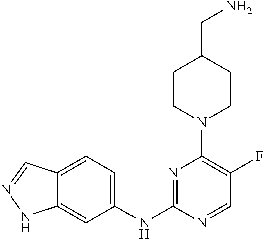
C1(NC2=NC(N3CCC(CN)CC3)=C(F)C=N2)=CC=C2C(=C1)NN=C2
